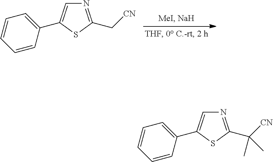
N1=C(C[CN])SC(C2=CC=CC=C2)=C1.N1=C(C([CN])(C)C)SC(C2=CC=CC=C2)=C1
